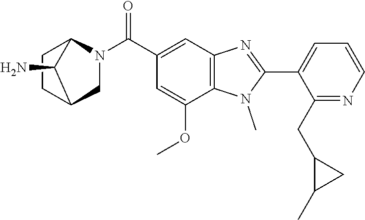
C1(C2=NC3=C(N2C)C(OC)=CC(C(N2CC4CCC2C4N)=O)=C3)=CC=CN=C1CC1C(C)C1
